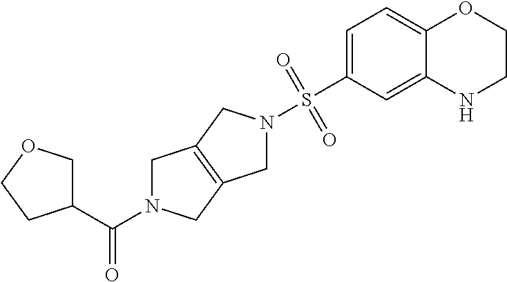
C1N(C(C2COCC2)=O)CC2=C1CN(S(C1=CC=C3C(=C1)NCCO3)(=O)=O)C2
